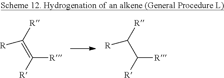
C([R])([R])=C([R])[R].C([R])([R])C([R])[R]
